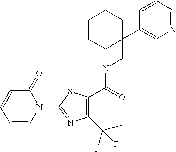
C1(C(F)(F)F)=C(C(NCC2(C3=CN=CC=C3)CCCCC2)=O)SC(N2C(=O)C=CC=C2)=N1
